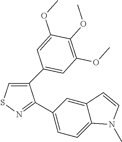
C1(C2=CC(OC)=C(OC)C(OC)=C2)=CSN=C1C1=CC=C2C(=C1)C=CN2C
